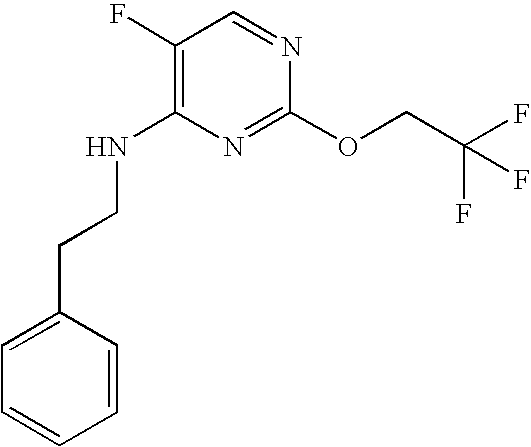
C1=CC(CCNC2=C(F)C=NC(OCC(F)(F)F)=N2)=CC=C1
